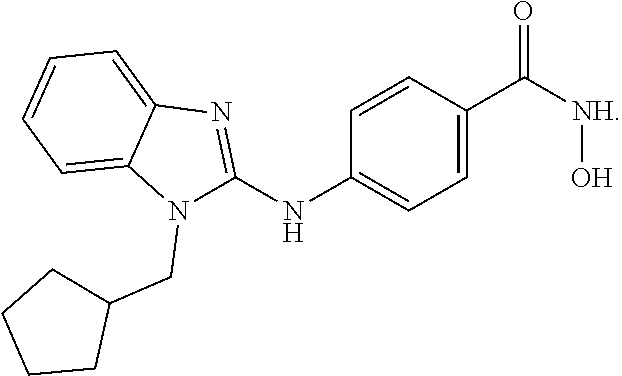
C1=CC(C([NH]O)=O)=CC=C1NC1=NC2=CC=CC=C2N1CC1CCCC1
